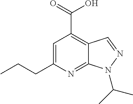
C1=C(CCC)N=C2C(=C1C(=O)O)C=NN2C(C)C
